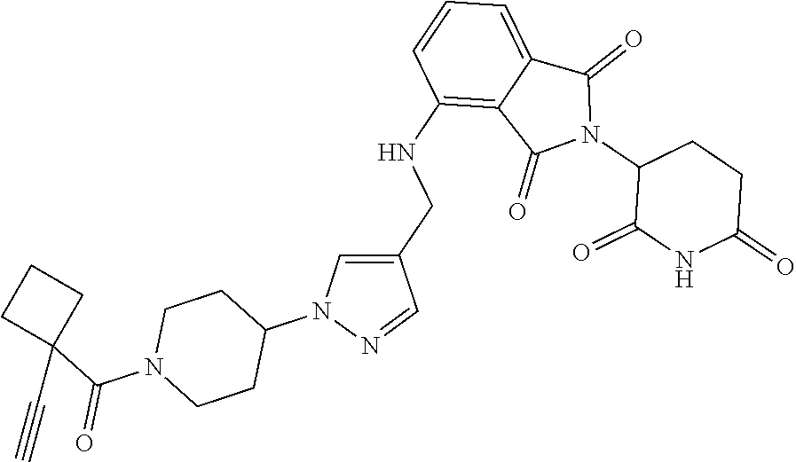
C1(NCC2=CN(C3CCN(C(C4(C#C)CCC4)=O)CC3)N=C2)=C2C(=CC=C1)C(=O)N(C1C(=O)NC(=O)CC1)C2=O
